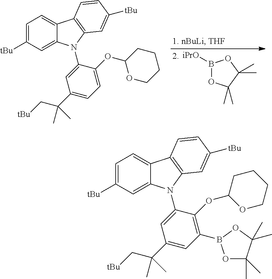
B1([iPrO])OC(C)(C)C(C)(C)O1.C1=C(N2C3=CC([tBu])=CC=C3C3=C2C=C([tBu])C=C3)C(OC2OCCCC2)=CC=C1C(C)(C[tBu])C.C1=C(N2C3=CC([tBu])=CC=C3C3=C2C=C([tBu])C=C3)C(OC2CCCCO2)=C(B2OC(C)(C)C(C)(C)O2)C=C1C(C)(C[tBu])C
